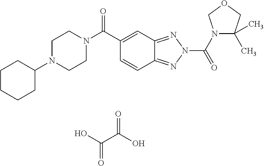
C1CCCC(N2CCN(C(C3=CC4=NN(C(=O)N5C(C)(C)COC5)N=C4C=C3)=O)CC2)C1.OC(C(O)=O)=O
